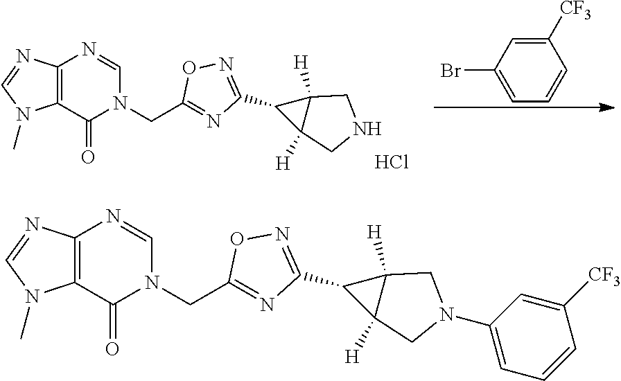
Cl.C(C1=NC(C2C3([H])C2([H])CNC3)=NO1)N1C(=O)C2=C(N=C1)N=CN2C.C1=C([CF3])C=CC=C1Br.C(C1=NC(C2C3([H])C2([H])CN(C2=CC=CC([CF3])=C2)C3)=NO1)N1C(=O)C2=C(N=C1)N=CN2C
